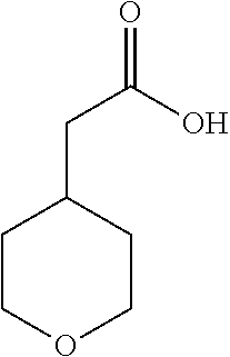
C1COCCC1CC(=O)O
